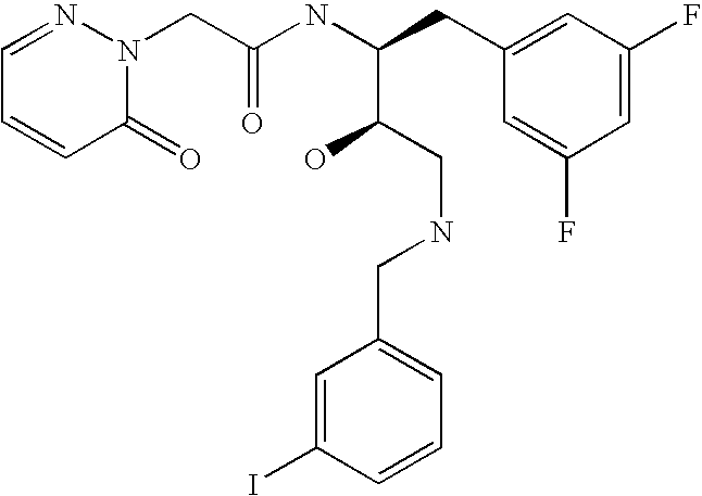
O=C1C=CC=NN1CC(NC(CC1=CC(F)=CC(F)=C1)C(CNCC1=CC=CC(I)=C1)O)=O
